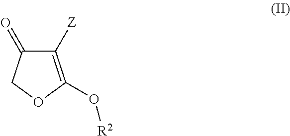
C1([Z])=C(O[R2])OCC1=O
